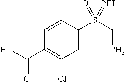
C1(C(O)=O)=C(Cl)C=C(S(CC)(=N)=O)C=C1
